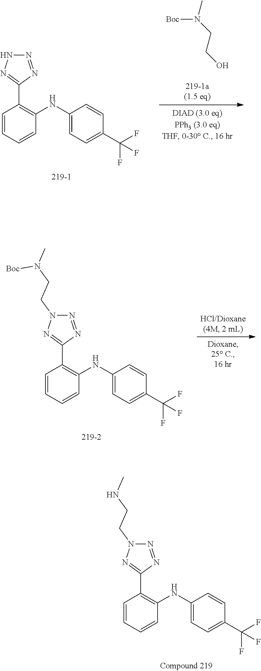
C1=CC=CC(NC2=CC=C(C(F)(F)F)C=C2)=C1C1=NNN=N1.CN(CCO)[Boc].C1=CC=CC(NC2=CC=C(C(F)(F)F)C=C2)=C1C1=NN(CCN(C)[Boc])N=N1.C1=CC=CC(NC2=CC=C(C(F)(F)F)C=C2)=C1C1=NN(CCNC)N=N1
